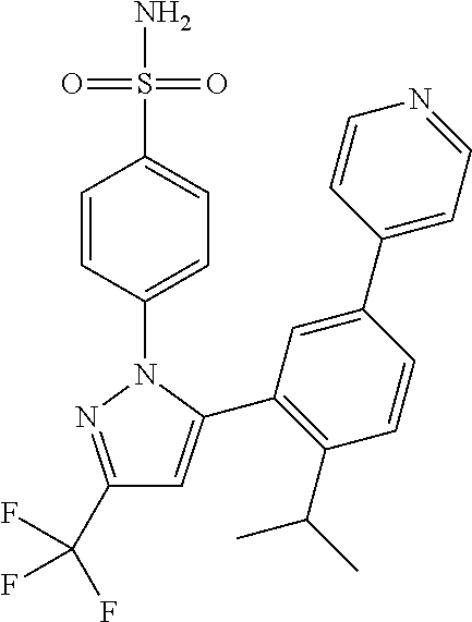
C1(C(F)(F)F)=NN(C2=CC=C(S(N)(=O)=O)C=C2)C(C2=C(C(C)C)C=CC(C3=CC=NC=C3)=C2)=C1
